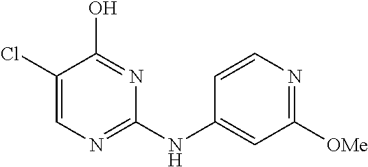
C1(Cl)=CN=C(NC2=CC([OMe])=NC=C2)N=C1O
